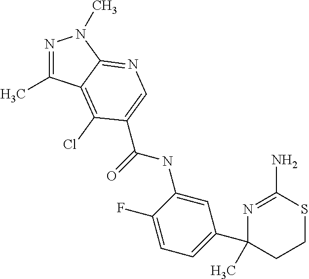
N(C1=CC(C2(C)CCSC(N)=N2)=CC=C1F)C(=O)C1=CN=C2C(=C1Cl)C(C)=NN2C
